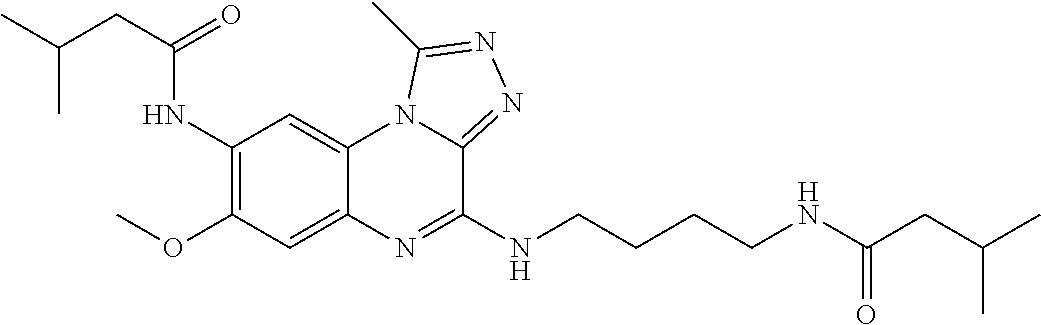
C1(NC(CC(C)C)=O)=C(OC)C=C2C(=C1)N1C(=NN=C1C)C(NCCCCNC(CC(C)C)=O)=N2
